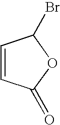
C1=CC(=O)OC1Br
